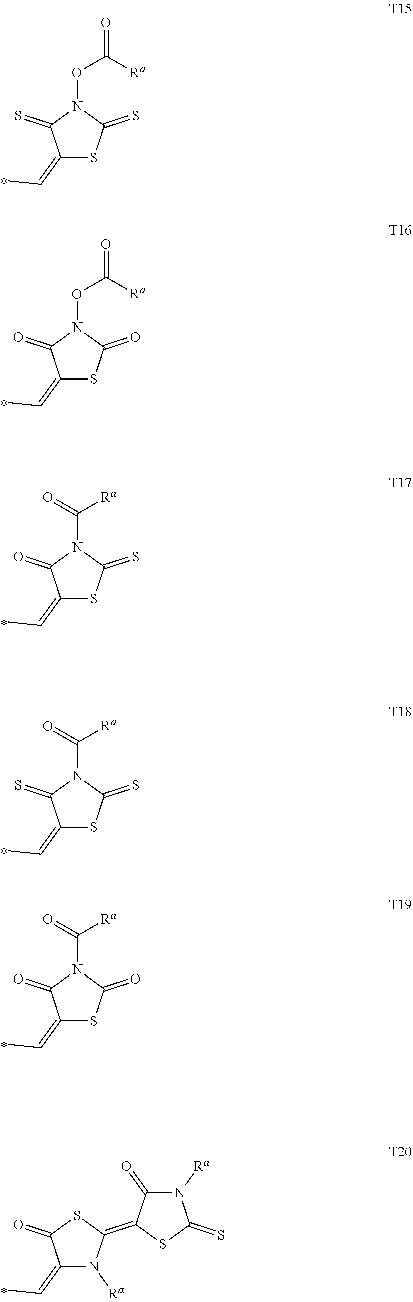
C1(=CC)SC(=S)N(OC([Ra])=O)C1=S.C1(=CC)SC(=O)N(OC([Ra])=O)C1=O.C1(=CC)SC(=S)N(C([Ra])=O)C1=O.C1(=CC)SC(=S)N(C([Ra])=O)C1=S.C1(=CC)SC(=O)N(C([Ra])=O)C1=O.C1(=CC)N([Ra])C(=C2SC(=S)N([Ra])C2=O)SC1=O
